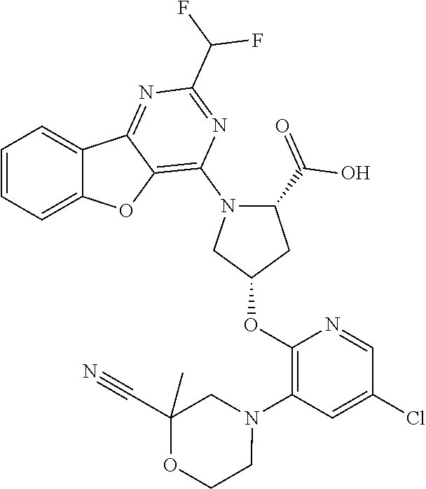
C1=CC=C2C(=C1)C1=NC(C(F)F)=NC(N3C(C(=O)O)CC(OC4=C(N5CC(C#N)(C)OCC5)C=C(Cl)C=N4)C3)=C1O2
